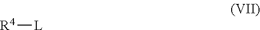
[R4][L]
